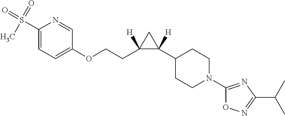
C1=C(S(C)(=O)=O)N=CC(OCCC2([H])C(C3CCN(C4=NC(C(C)C)=NO4)CC3)([H])C2)=C1
